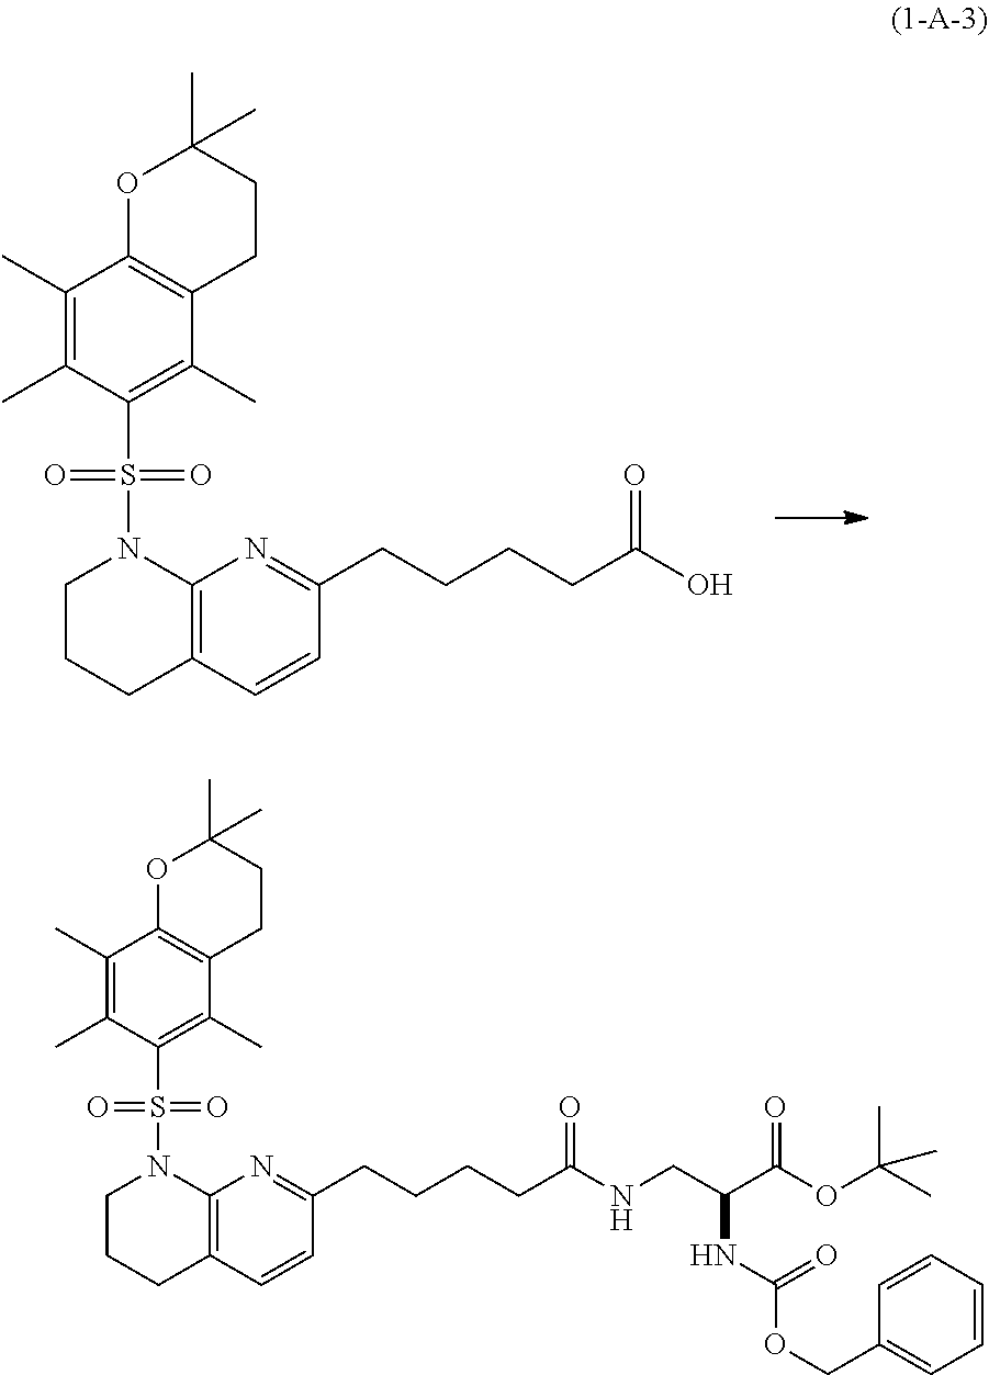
S(C1=C(C)C2=C(C(C)=C1C)OC(C)(C)CC2)(N1CCCC2=C1N=C(CCCCC(O)=O)C=C2)(=O)=O.S(C1=C(C)C2=C(C(C)=C1C)OC(C)(C)CC2)(N1CCCC2=C1N=C(CCCCC(NCC(C(OC(C)(C)C)=O)NC(OCC1=CC=CC=C1)=O)=O)C=C2)(=O)=O
